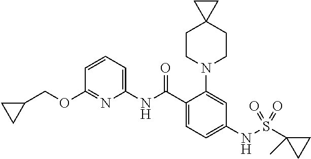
C1(OCC2CC2)=NC(NC(C2=CC=C(NS(C3(C)CC3)(=O)=O)C=C2N2CCC3(CC2)CC3)=O)=CC=C1
